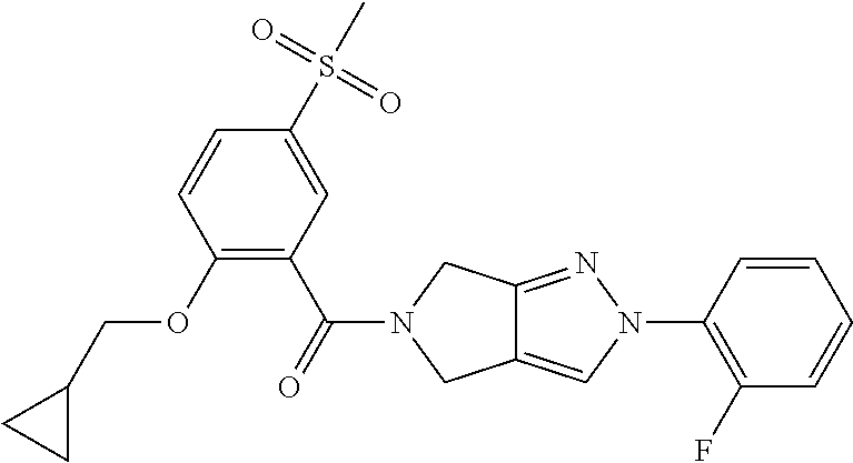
C1=CC=CC(N2C=C3C(=N2)CN(C(=O)C2=C(OCC4CC4)C=CC(S(C)(=O)=O)=C2)C3)=C1F
